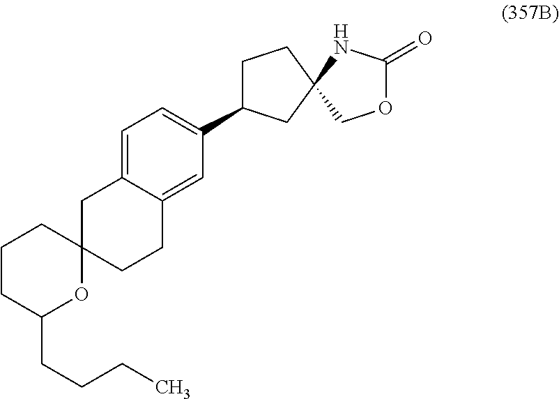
C1CC(CCCC)OC2(C1)CCC1=CC(C3CCC4(C3)COC(=O)N4)=CC=C1C2
